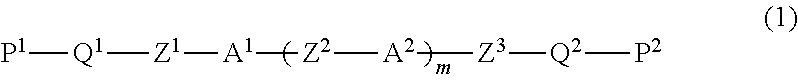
[P1][Q1][Z1][A1][Z2][A2][Z3][Q2][P2]
